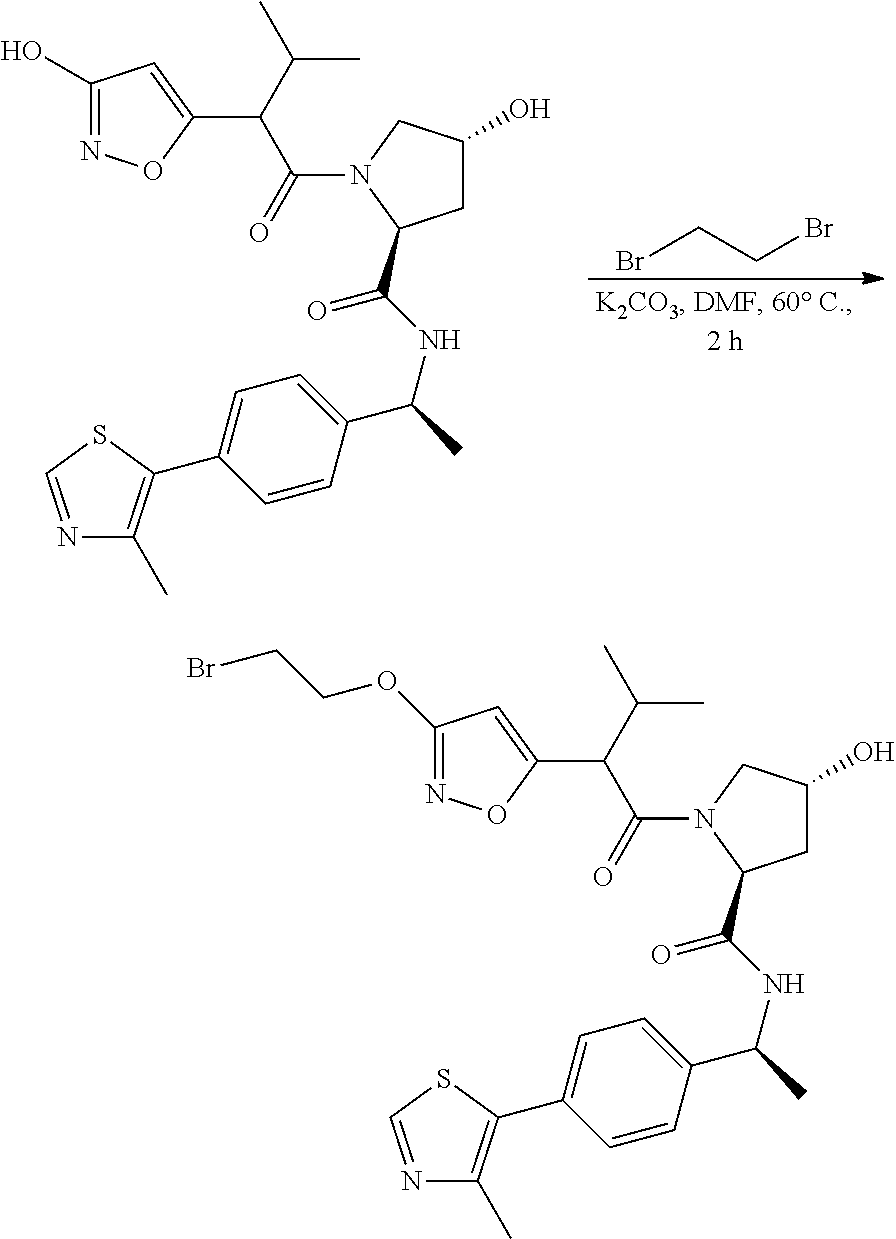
BrCCBr.N1=CSC(C2=CC=C(C(NC(=O)C3CC(O)CN3C(=O)C(C(C)C)C3=CC(O)=NO3)C)C=C2)=C1C.N1=CSC(C2=CC=C(C(NC(=O)C3CC(O)CN3C(=O)C(C(C)C)C3=CC(OCCBr)=NO3)C)C=C2)=C1C
